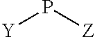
P([Y])[Z]
